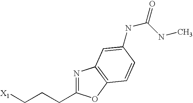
[X1]CCCC1=NC2=C(O1)C=CC(NC(NC)=O)=C2
